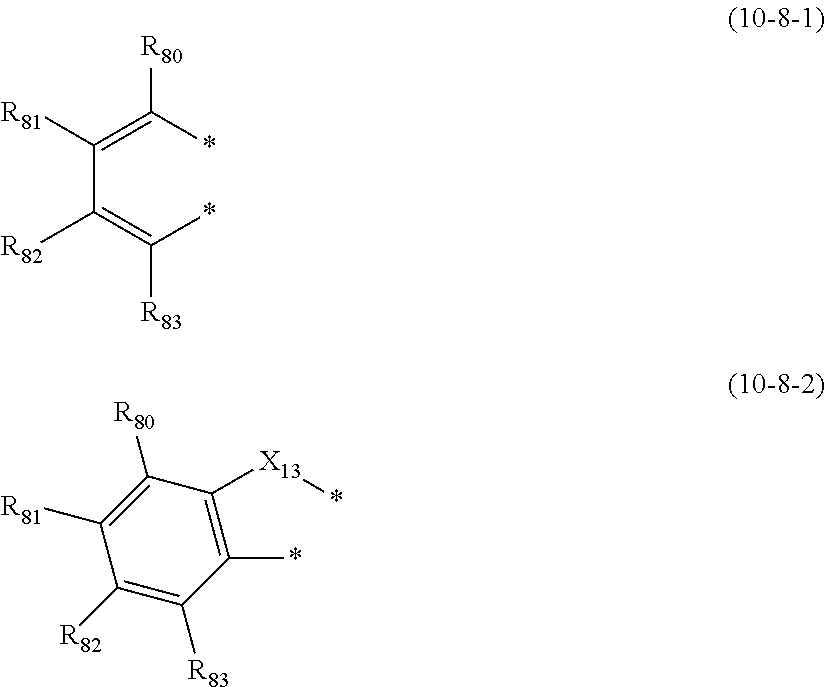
C1([R82])=C([R83])C(*)=C([X13]*)C([R80])=C1[R81].C(=C(*)[R83])(C(=C(*)[R80])[R81])[R82]
